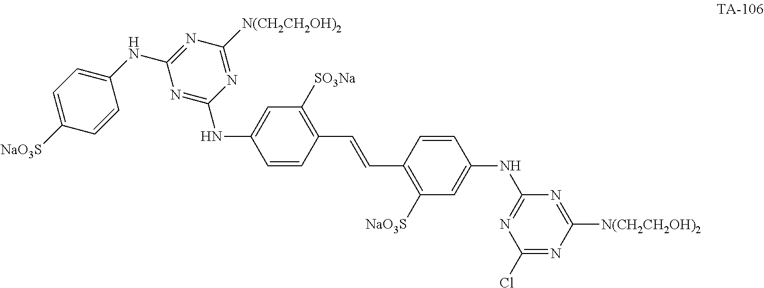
C1=CC(C=CC2=C([NaO3S])C=C(NC3=NC(Cl)=NC([N(CH2CH2OH)2])=N3)C=C2)=C([SO3Na])C=C1NC1=NC(NC2=CC=C([NaO3S])C=C2)=NC([N(CH2CH2OH)2])=N1
